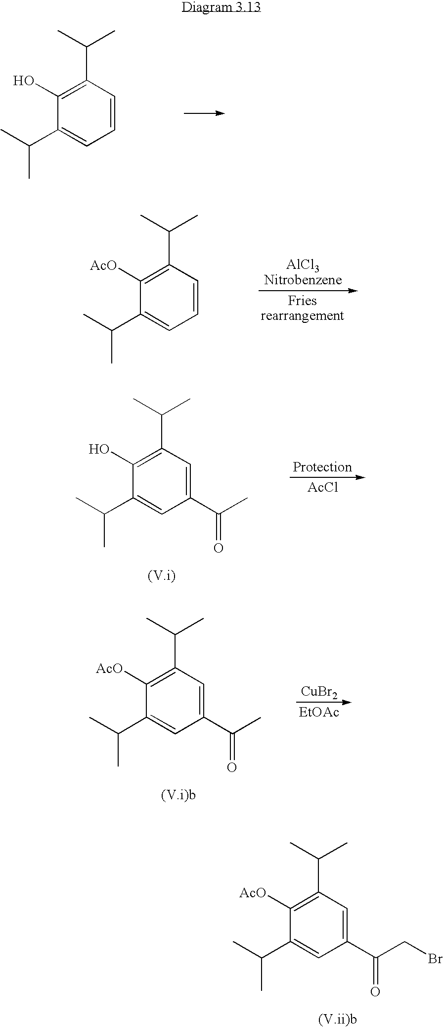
C1(C(C)C)=CC=CC(C(C)C)=C1O.C1(C(C)C)=CC=CC(C(C)C)=C1[AcO].C1(C(C)C)=CC(C(C)=O)=CC(C(C)C)=C1O.[AcCl].[CuBr2].[EtOAc].C1(C(C)C)=CC(C(C)=O)=CC(C(C)C)=C1[AcO].C1(C(C)C)=CC(C(CBr)=O)=CC(C(C)C)=C1[AcO]
